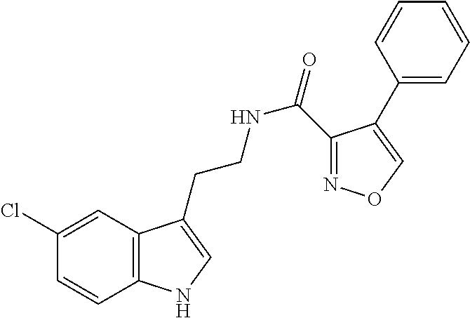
C12=C(C=C(Cl)C=C1)C(CCNC(=O)C1=NOC=C1C1=CC=CC=C1)=CN2
